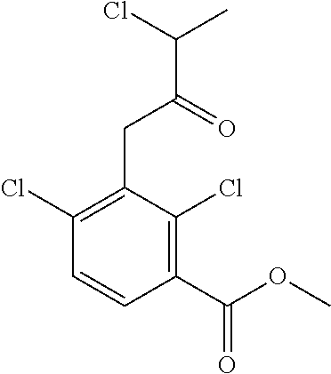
C1(Cl)=C(CC(C(Cl)C)=O)C(Cl)=C(C(=O)OC)C=C1
